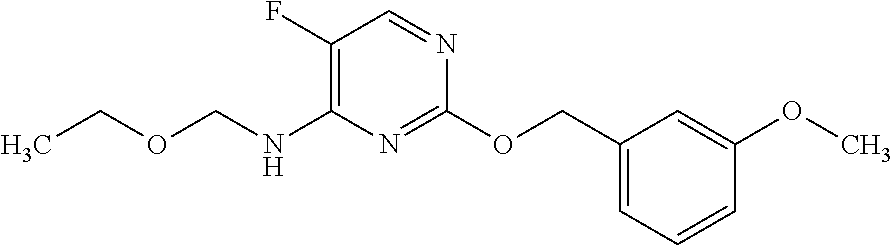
C1=CC=C(COC2=NC(NCOCC)=C(F)C=N2)C=C1OC
